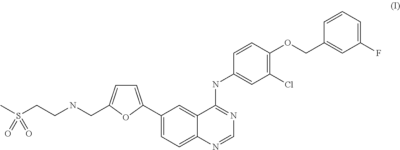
C1(C2=CC=C(CNCCS(C)(=O)=O)O2)=CC=C2C(=C1)C(NC1=CC(Cl)=C(OCC3=CC(F)=CC=C3)C=C1)=NC=N2
